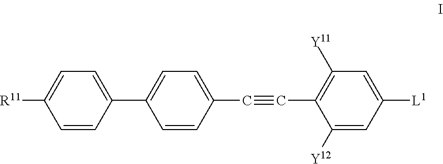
C1=CC(C2=CC=C(C#CC3=C([Y11])C=C([L1])C=C3[Y12])C=C2)=CC=C1[R11]
